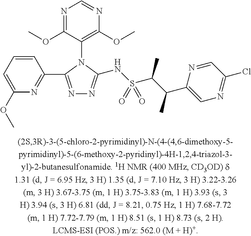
C1=CC=C(OC)N=C1C1=NN=C(NS(C(C(C2=CN=C(Cl)C=N2)C)C)(=O)=O)N1C1=C(OC)N=CN=C1OC
